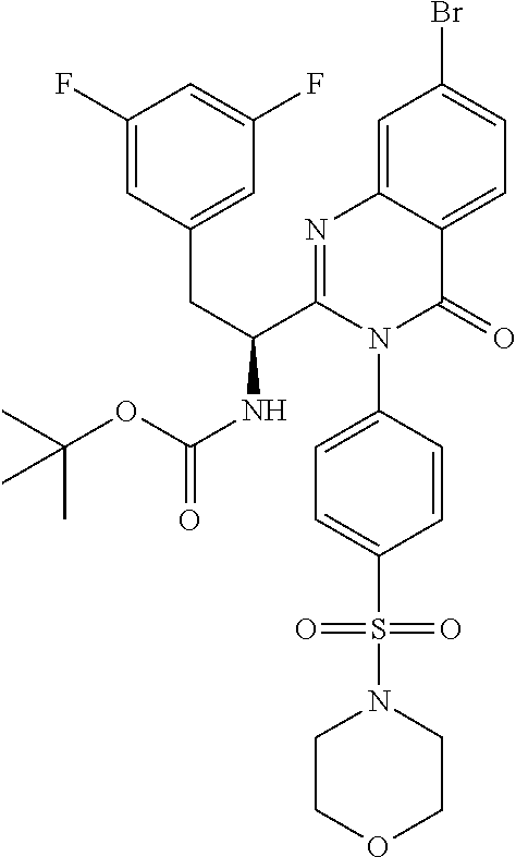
C1(F)=CC(CC(C2=NC3=CC(Br)=CC=C3C(=O)N2C2=CC=C(S(N3CCOCC3)(=O)=O)C=C2)NC(OC(C)(C)C)=O)=CC(F)=C1
